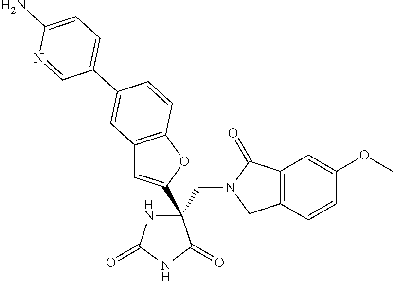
C(C1(C2=CC3=C(O2)C=CC(C2=CC=C(N)N=C2)=C3)NC(=O)NC1=O)N1CC2=C(C1=O)C=C(OC)C=C2
